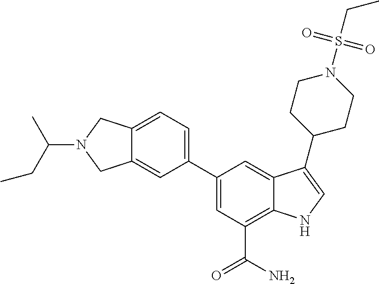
C(N1CC2=CC(C3=CC(C(N)=O)=C4C(=C3)C(C3CCN(S(=O)(=O)CC)CC3)=CN4)=CC=C2C1)(CC)C
